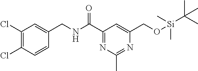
C1(Cl)=C(Cl)C=CC(CNC(C2=NC(C)=NC(CO[Si](C(C)(C)C)(C)C)=C2)=O)=C1
